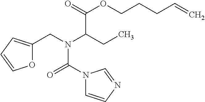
N1(C(=O)N(CC2=CC=CO2)C(CC)C(=O)OCCCC=C)C=CN=C1
